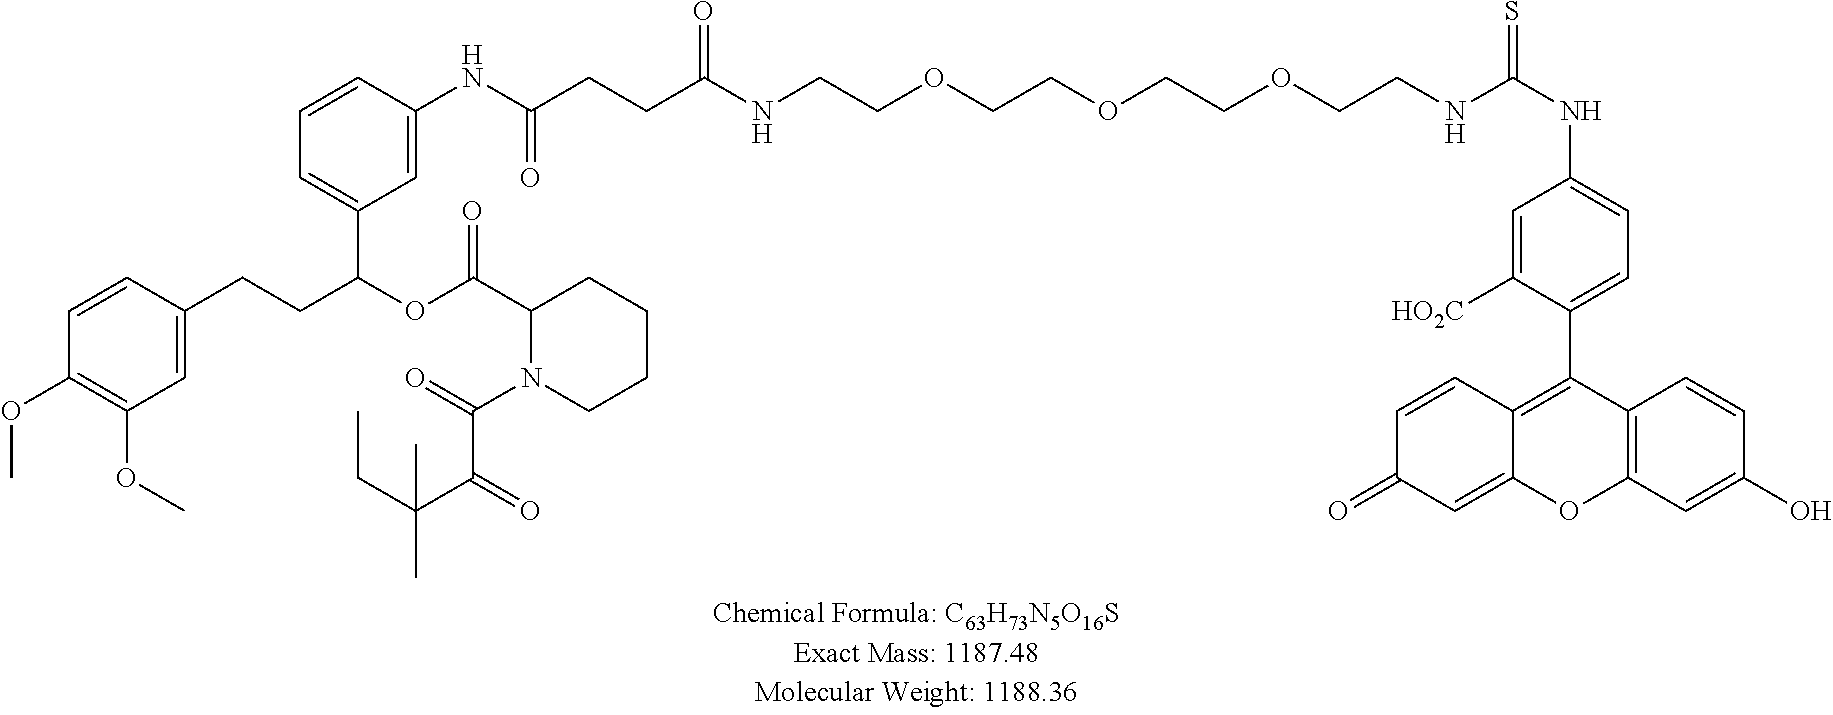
C1(NC(CCC(NCCOCCOCCOCCNC(NC2=CC=C(C3=C4C(=CC(=O)C=C4)OC4=C3C=CC(O)=C4)C([HO2C])=C2)=S)=O)=O)=CC(C(OC(C2CCCCN2C(=O)C(=O)C(CC)(C)C)=O)CCC2=CC(OC)=C(OC)C=C2)=CC=C1
